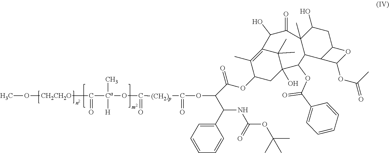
C1(C(C(OC([(CH2)p]C(O[Ca](C(=O)[CH2CH2O]OC)([H])C)=O)=O)C(=O)OC2CC3(O)C(C)(C)C(=C2C)C(O)C(=O)C2(C)C(C3OC(C3=CC=CC=C3)=O)C3C(CC2O)OC3OC(=O)C)NC(=O)OC(C)(C)C)=CC=CC=C1
